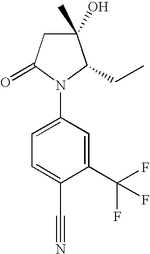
C1(O)(C)CC(=O)N(C2=CC=C(C#N)C(C(F)(F)F)=C2)C1CC
